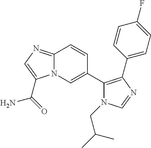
C12=NC=C(C(=O)N)N1C=C(C1=C(C3=CC=C(F)C=C3)N=CN1CC(C)C)C=C2
